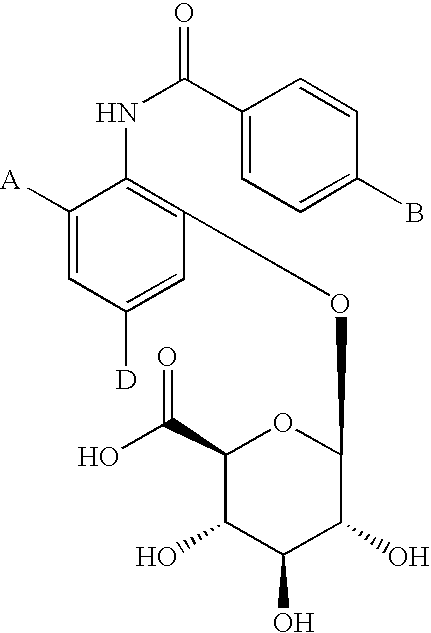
C1(C(NC2=C(OC3C(O)C(O)C(O)C(C(O)=O)O3)C=C([D])C=C2[A])=O)=CC=C(B)C=C1
